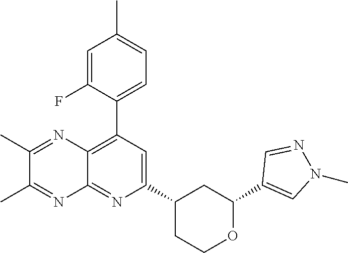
C1(C2=CN(C)N=C2)OCCC(C2=CC(C3=CC=C(C)C=C3F)=C3C(=N2)N=C(C)C(C)=N3)C1
